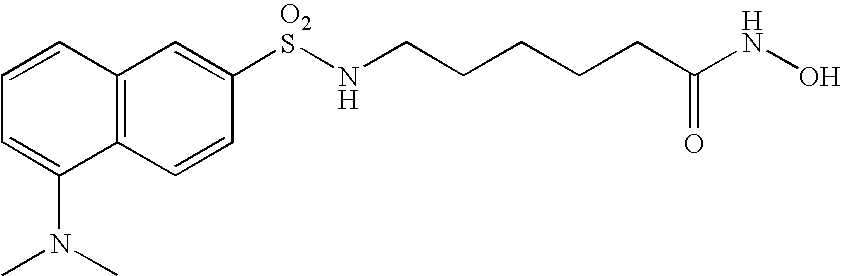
C12=C(C=CC([O2S]NCCCCCC(NO)=O)=C1)C(N(C)C)=CC=C2
